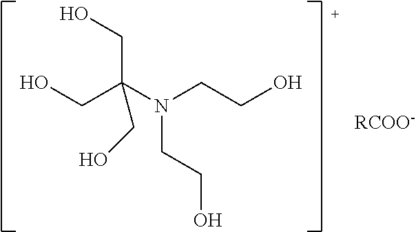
OCC(N(CCO)CCO)(CO)CO.[RCOO-]
